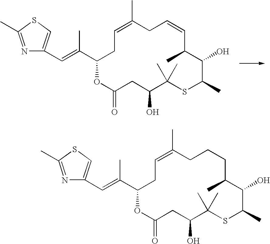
N1=C(C)SC=C1C=C(C1CC=C(C)CC=CC(C)C(O)C(C)SC(C)(C)C(O)CC(=O)O1)C.N1=C(C)SC=C1C=C(C1CC=C(C)CCCC(C)C(O)C(C)SC(C)(C)C(O)CC(=O)O1)C
